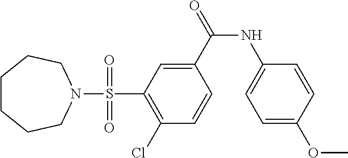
C1(C(NC2=CC=C(OC)C=C2)=O)=CC(S(=O)(=O)N2CCCCCC2)=C(Cl)C=C1
